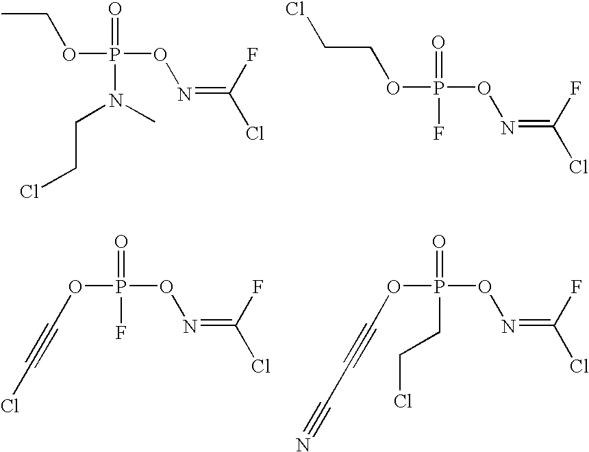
O(P(=O)(F)ON=C(F)Cl)C#CCl.O(P(=O)(CCCl)ON=C(F)Cl)C#CC#N.O(P(=O)(N(CCCl)C)ON=C(F)Cl)CC.O(P(=O)(F)ON=C(F)Cl)CCCl
